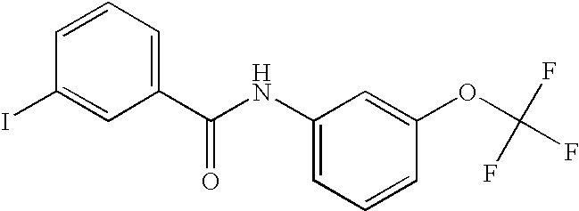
C1=CC=C(C(NC2=CC=CC(OC(F)(F)F)=C2)=O)C=C1I
